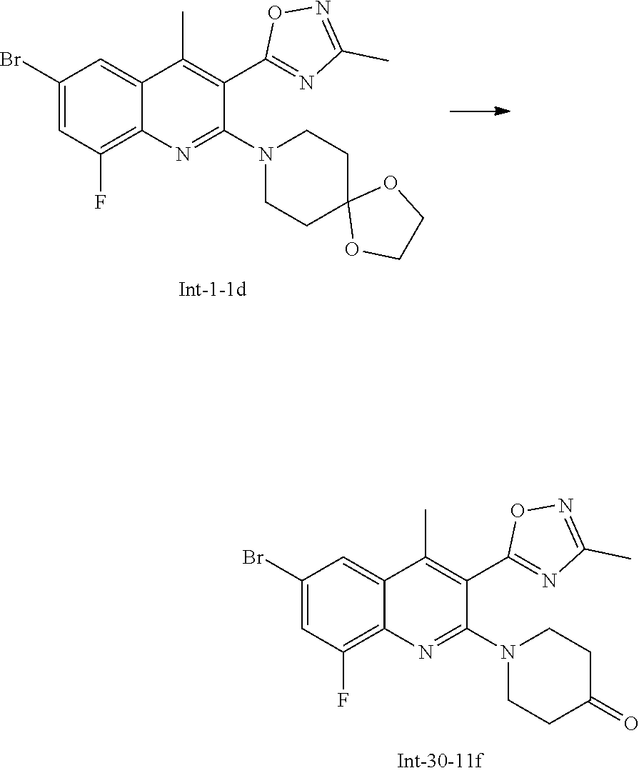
C12=CC(Br)=CC(F)=C1N=C(N1CCC3(CC1)OCCO3)C(C1=NC(C)=NO1)=C2C.C12=CC(Br)=CC(F)=C1N=C(N1CCC(=O)CC1)C(C1=NC(C)=NO1)=C2C
